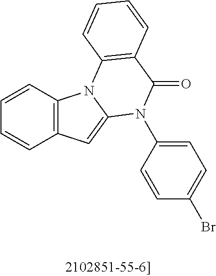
C1=CC2=C(C=C1)C=C1N2C2=C(C(=O)N1C1=CC=C(Br)C=C1)C=CC=C2
